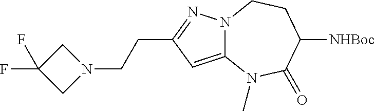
C12=CC(CCN3CC(F)(F)C3)=NN1CCC([NHBoc])C(=O)N2C
